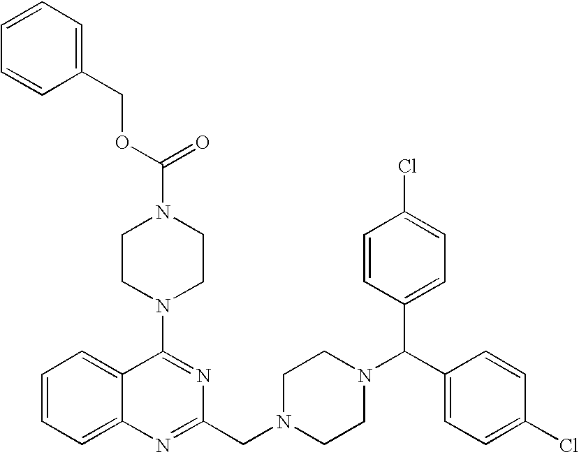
C1=CC=C2C(=C1)C(N1CCN(C(OCC3=CC=CC=C3)=O)CC1)=NC(CN1CCN(C(C3=CC=C(Cl)C=C3)C3=CC=C(Cl)C=C3)CC1)=N2
